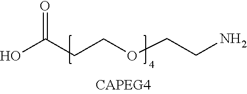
OC(CCOCCN)=O
